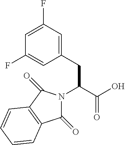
C1(=O)N(C(C(O)=O)CC2=CC(F)=CC(F)=C2)C(=O)C2=C1C=CC=C2
